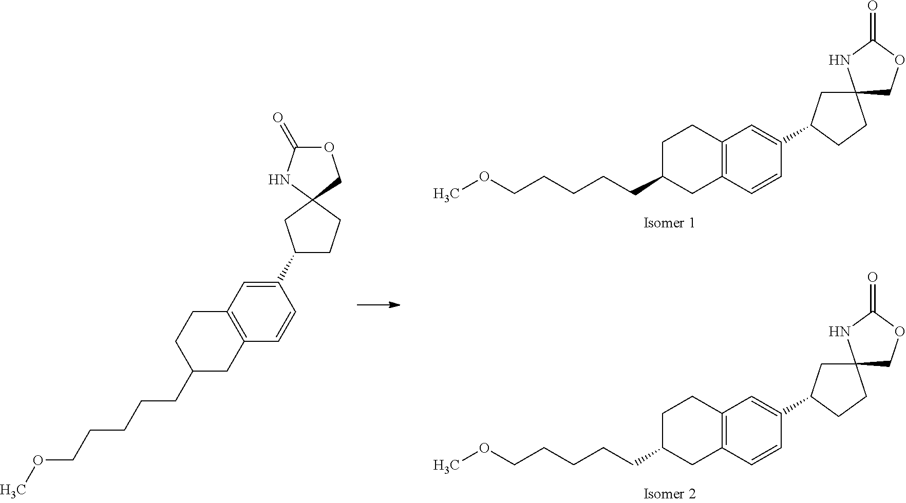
C12(COC(=O)N1)CC(C1=CC3=C(C=C1)CC(CCCCCOC)CC3)CC2.C12(COC(=O)N1)CC(C1=CC3=C(C=C1)CC(CCCCCOC)CC3)CC2.O1C(=O)NC2(C1)CCC(C1=CC3=C(C=C1)CC(CCCCCOC)CC3)C2
